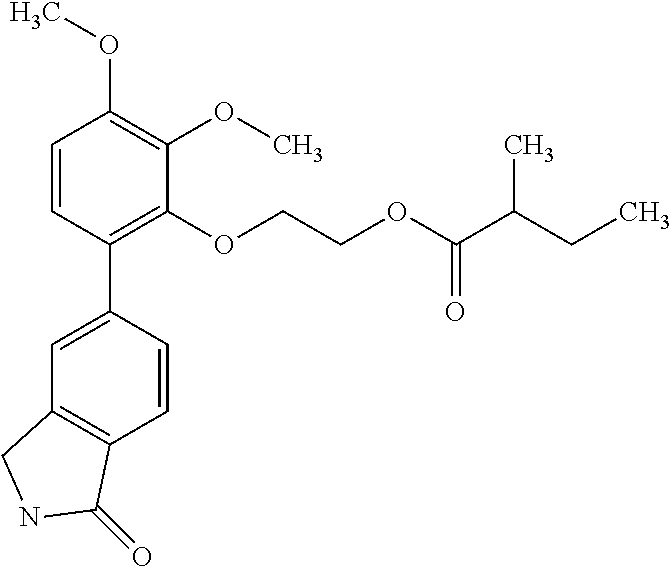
C1=CC(C2=CC3=C(C=C2)C(=O)NC3)=C(OCCOC(C(CC)C)=O)C(OC)=C1OC
